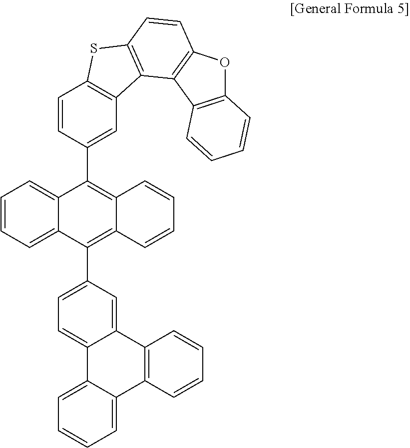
C1=CC(C2=C3C(=C(C4=CC=C5C(=C4)C4=C(C6=CC=CC=C56)C=CC=C4)C4=CC=CC=C24)C=CC=C3)=CC2=C1SC1=C2C2=C(C=C1)OC1=C2C=CC=C1
